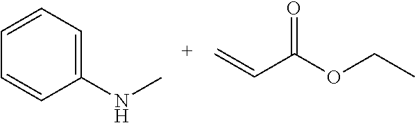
C1(NC)=CC=CC=C1.C(C=C)(OCC)=O
